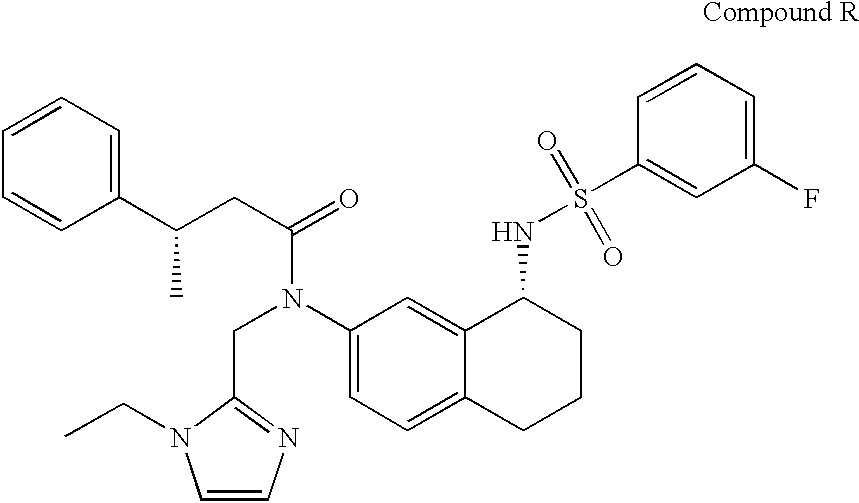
C1(N(CC2=NC=CN2CC)C(=O)CC(C2=CC=CC=C2)C)=CC=C2C(=C1)C(NS(=O)(=O)C1=CC(F)=CC=C1)CCC2
